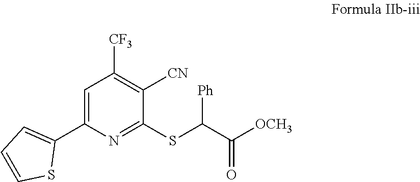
C1(C2=CC([CF3])=C([CN])C(SC(C([OCH3])=O)[Ph])=N2)=CC=CS1
